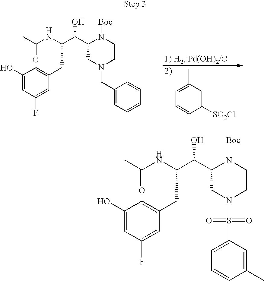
C1([SO2Cl])=CC(C)=CC=C1.C1(C(O)C(CC2=CC(O)=CC(F)=C2)NC(C)=O)CN(CC2=CC=CC=C2)CCN1[Boc].C1(C(O)C(CC2=CC(O)=CC(F)=C2)NC(C)=O)CN(S(C2=CC=CC(C)=C2)(=O)=O)CCN1[Boc]
